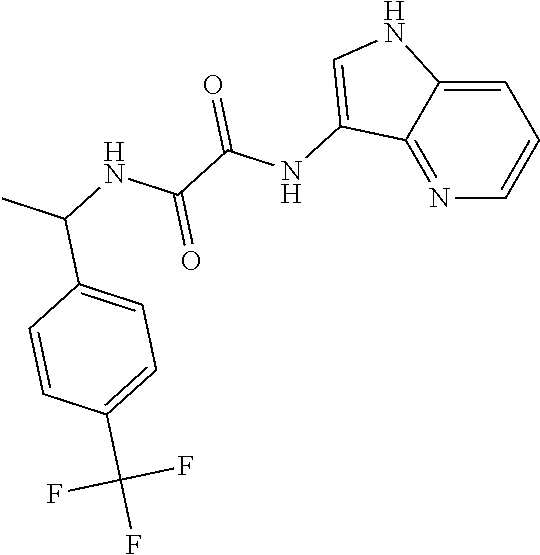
N1=C2C(=CC=C1)NC=C2NC(C(NC(C1=CC=C(C(F)(F)F)C=C1)C)=O)=O
